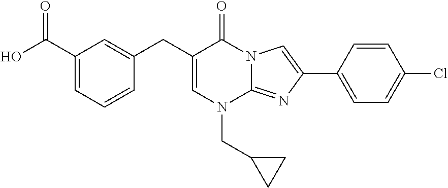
C1=C(CC2=CC(C(O)=O)=CC=C2)C(=O)N2C(=NC(C3=CC=C(Cl)C=C3)=C2)N1CC1CC1
